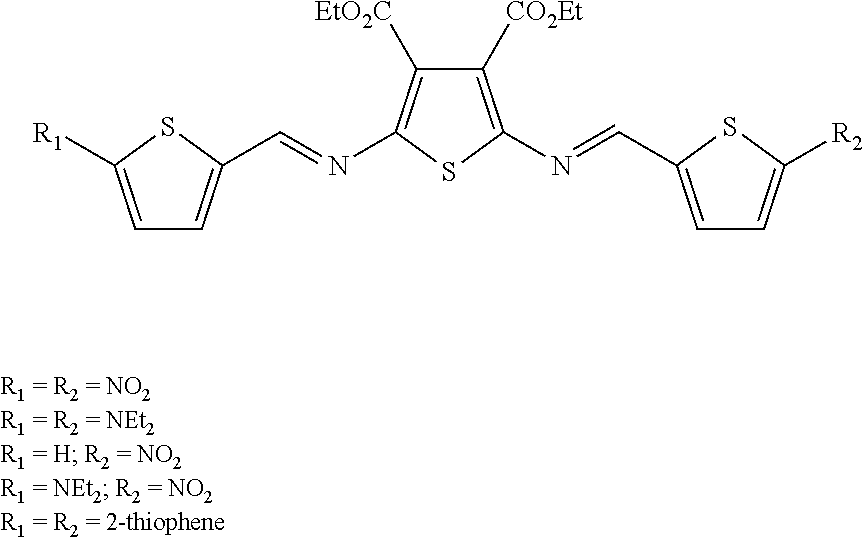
C1([EtO2C])=C(N=CC2=CC=C([R1])S2)SC(N=CC2=CC=C([R2])S2)=C1[CO2Et]
